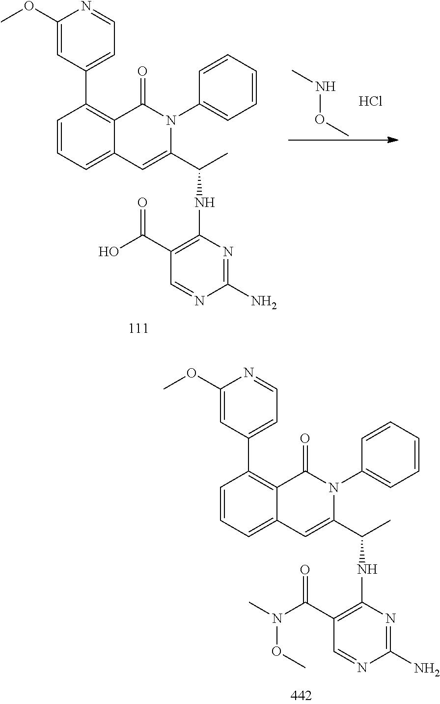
C1=CC=C2C(=C1C1=CC=NC(OC)=C1)C(=O)N(C1=CC=CC=C1)C(C(C)NC1=C(C(O)=O)C=NC(N)=N1)=C2.N(OC)C.Cl.C1=CC=C2C(=C1C1=CC=NC(OC)=C1)C(=O)N(C1=CC=CC=C1)C(C(C)NC1=C(C(N(C)OC)=O)C=NC(N)=N1)=C2
